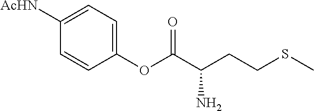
C1(OC(C(CCSC)N)=O)=CC=C([AcHN])C=C1
